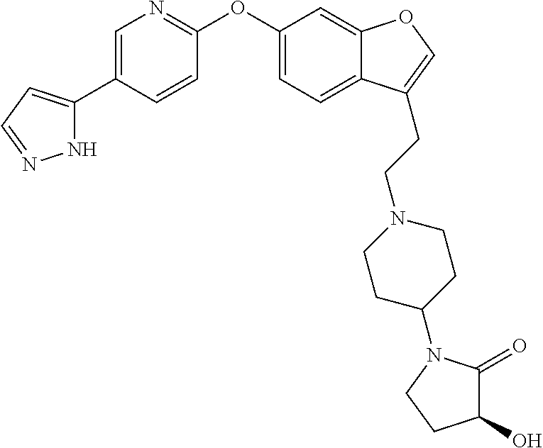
N1C(C2=CN=C(OC3=CC=C4C(=C3)OC=C4CCN3CCC(N4C(=O)C(O)CC4)CC3)C=C2)=CC=N1
